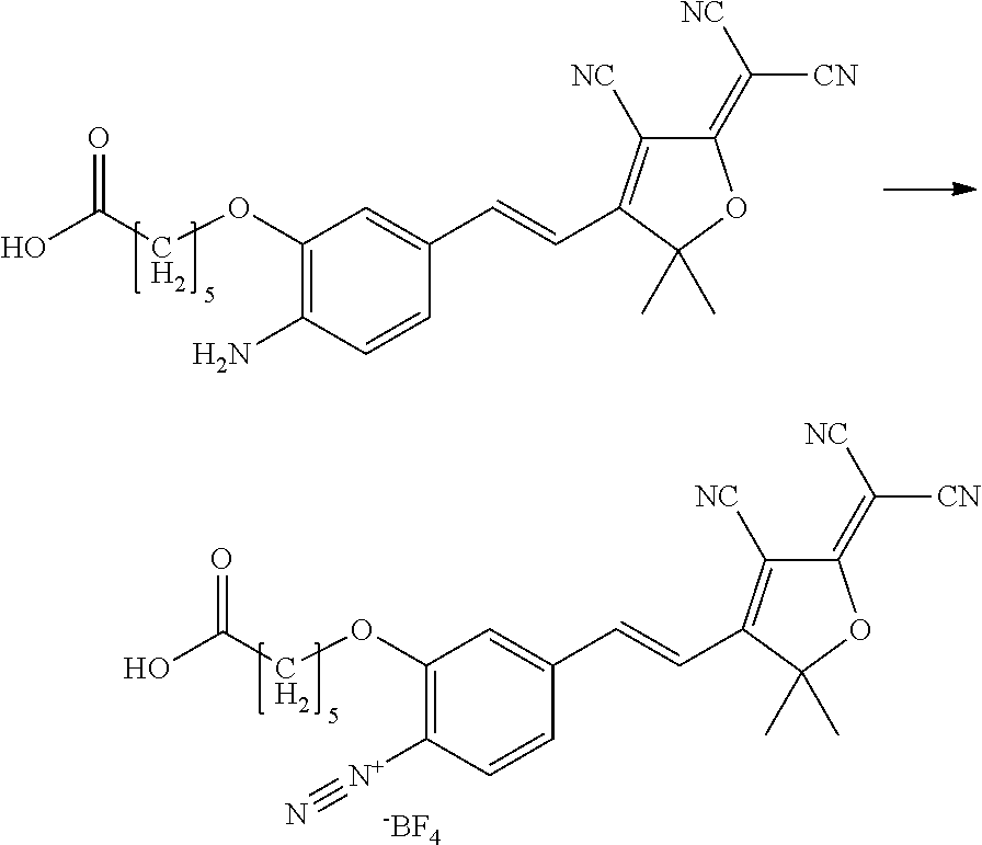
C1(OCC(O)=O)=C([N+]#N)C=CC(C=CC2=C([NC])C(=C([NC])[CN])OC2(C)C)=C1.[-BF4].C1(OCC(O)=O)=C(N)C=CC(C=CC2=C([NC])C(=C([NC])[CN])OC2(C)C)=C1
